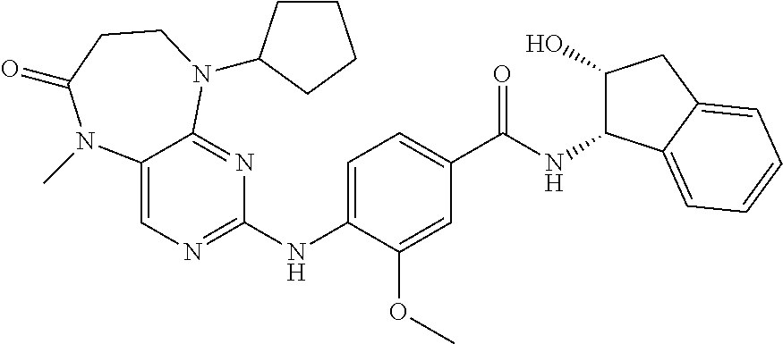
C1(NC2=CC=C(C(NC3C(O)CC4=CC=CC=C43)=O)C=C2OC)=NC=C2C(=N1)N(C1CCCC1)CCC(=O)N2C
